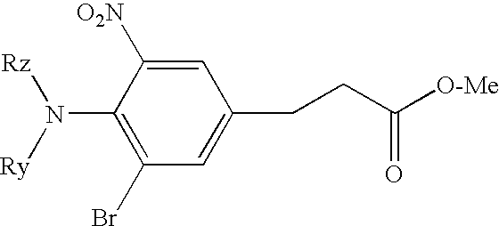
C1(Br)=C(N([Ry])[Rz])C([O2N])=CC(CCC(=O)[O-Me])=C1
